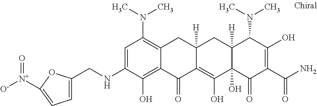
C12([H])C(O)(C(=O)C(C(N)=O)=C(O)C1N(C)C)C(O)=C1C([H])(C2)CC2=C(N(C)C)C=C(NCC3=CC=C([N+]([O-])=O)O3)C(O)=C2C1=O
